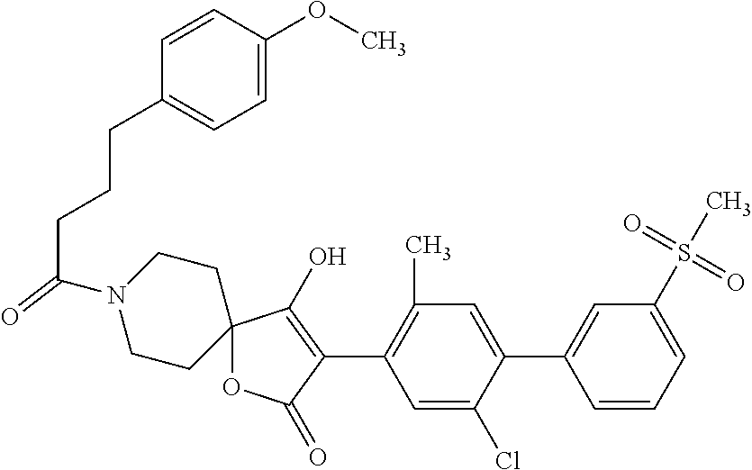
C12(OC(=O)C(C3=C(C)C=C(C4=CC(S(C)(=O)=O)=CC=C4)C(Cl)=C3)=C1O)CCN(C(CCCC1=CC=C(OC)C=C1)=O)CC2
